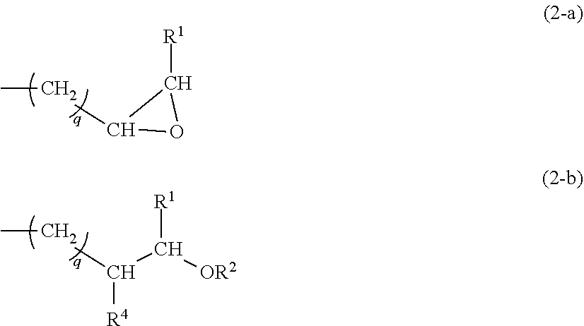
CCC1OC1[R1].CCC([R4])C([OR2])[R1]
